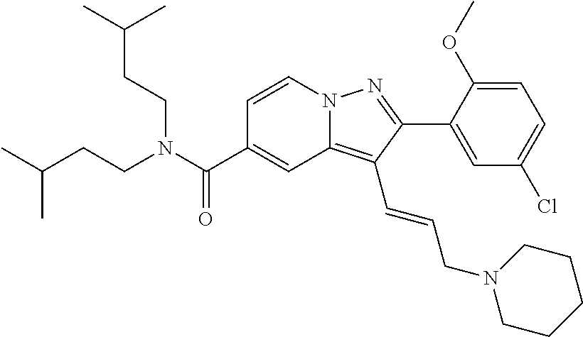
C1=CN2C(=C(C=CCN3CCCCC3)C(C3=CC(Cl)=CC=C3OC)=N2)C=C1C(N(CCC(C)C)CCC(C)C)=O
